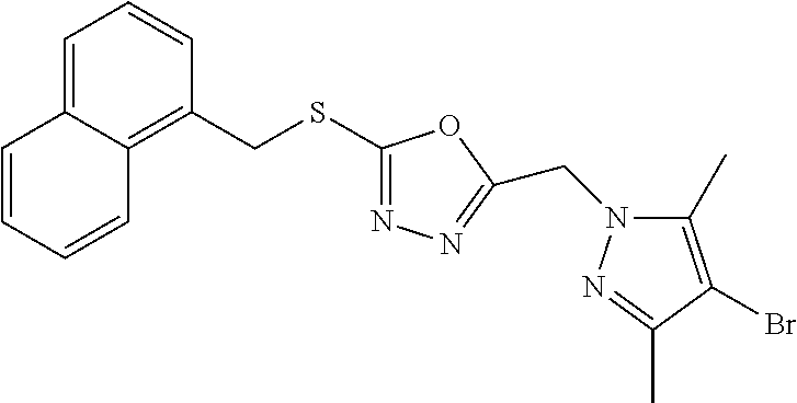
C1=C2C(=C(CSC3=NN=C(CN4C(C)=C(Br)C(C)=N4)O3)C=C1)C=CC=C2
